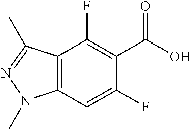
C12=C(C=C(F)C(C(O)=O)=C1F)N(C)N=C2C
